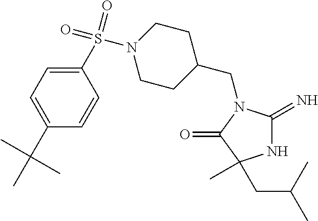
C1C(CN2C(=N)NC(C)(CC(C)C)C2=O)CCN(S(=O)(=O)C2=CC=C(C(C)(C)C)C=C2)C1
